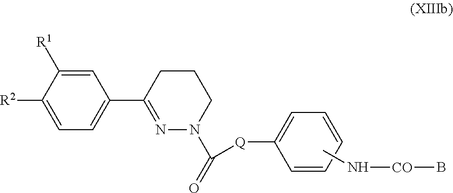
C1=C([R1])C([R2])=CC=C1C1=NN(C(=O)[Q]C2=CC=CC=C2)CCC1.CN[CO]B
